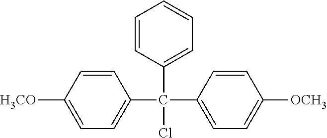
C1(C(C2=CC=C([OCH3])C=C2)(C2=CC=C([H3CO])C=C2)Cl)=CC=CC=C1
